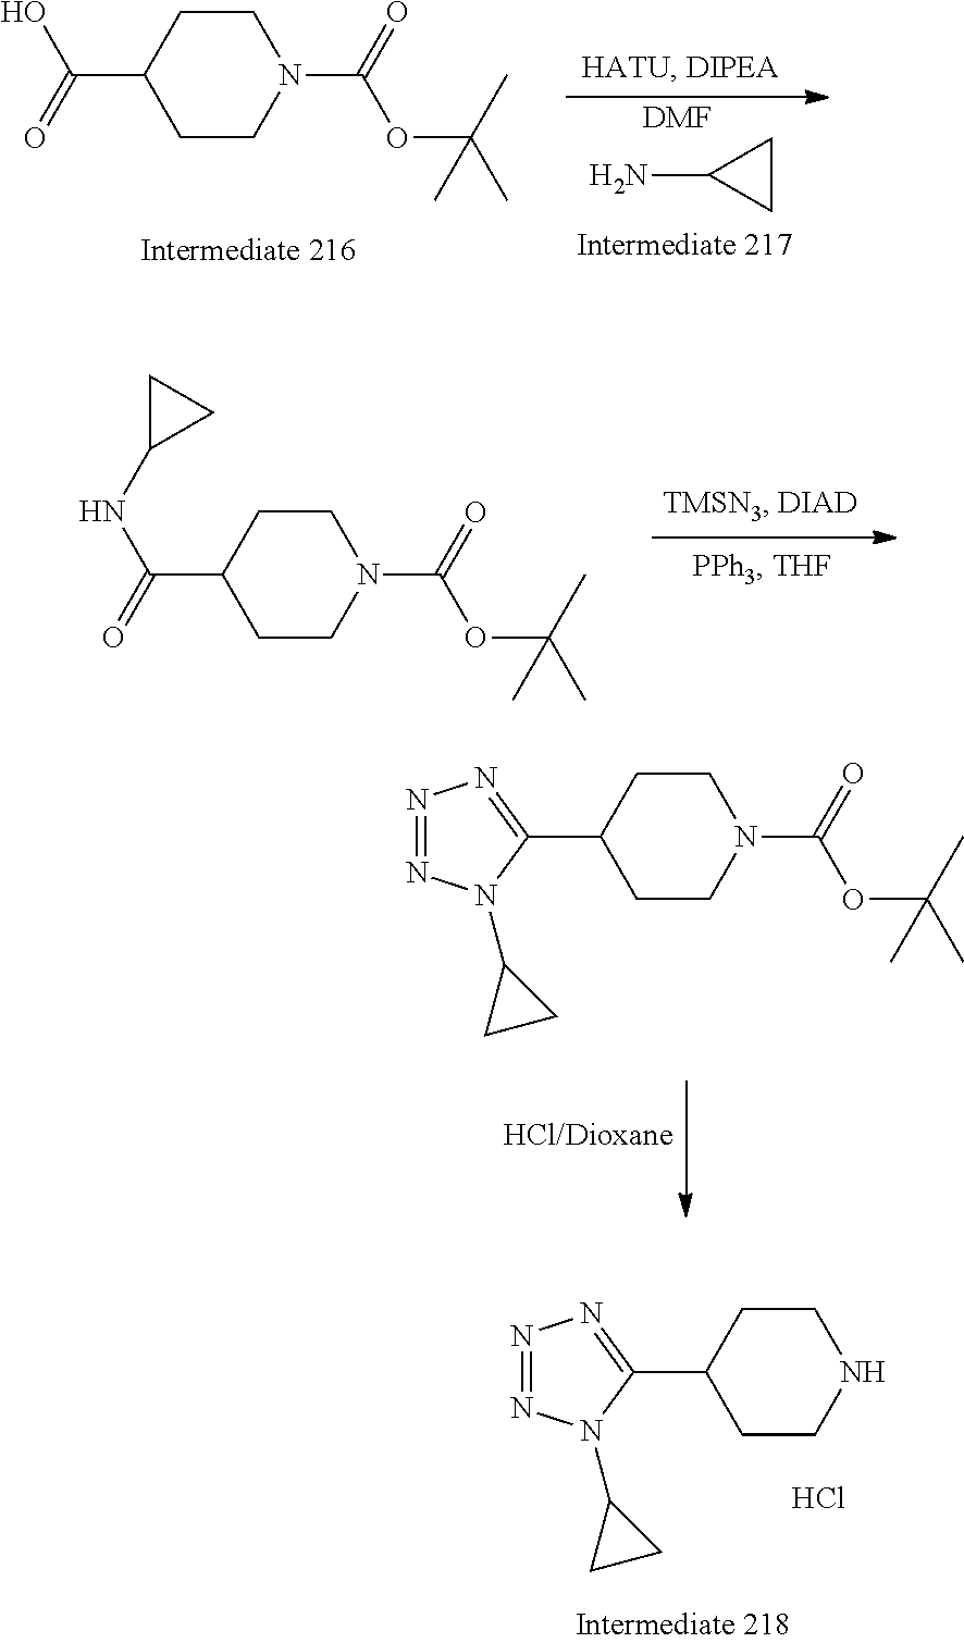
C1CC(C(=O)O)CCN1C(=O)OC(C)(C)C.[DMF].NC1CC1.C1CC(C(=O)NC2CC2)CCN1C(=O)OC(C)(C)C.C1CC(C2=NN=NN2C2CC2)CCN1C(=O)OC(C)(C)C.C1CC(C2=NN=NN2C2CC2)CCN1.Cl
